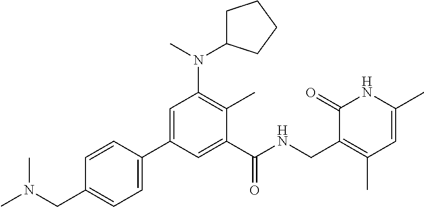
C1C(N(C2=C(C)C(C(NCC3=C(C)C=C(C)NC3=O)=O)=CC(C3=CC=C(CN(C)C)C=C3)=C2)C)CCC1
